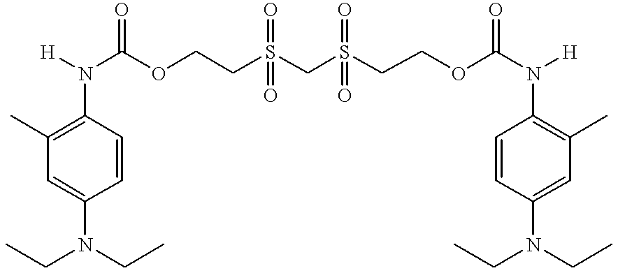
C1(C)=C(N([H])C(OCCS(CS(CCOC(N([H])C2=C(C)C=C(N(CC)CC)C=C2)=O)(=O)=O)(=O)=O)=O)C=CC(N(CC)CC)=C1
